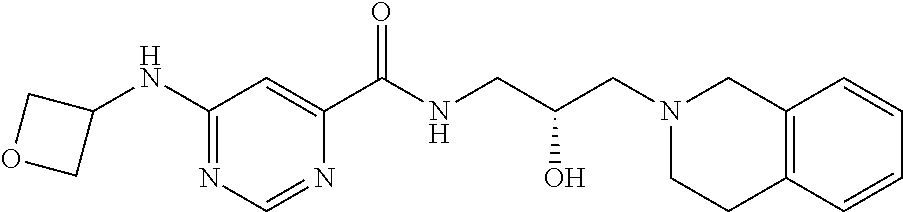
C1(C(NCC(CN2CC3=C(CC2)C=CC=C3)O)=O)=CC(NC2COC2)=NC=N1
